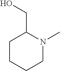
C1CCCN(C)C1CO
